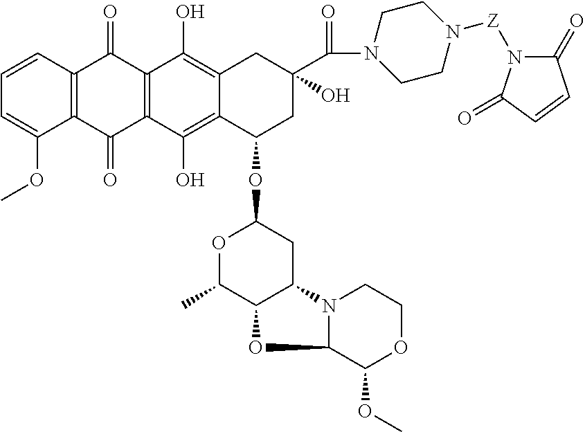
C1=CC2=C(C(OC)=C1)C(=O)C1=C(C2=O)C(O)=C2C(=C1O)C(OC1OC(C)C3C(C1)N1C(C(OC)OCC1)O3)CC(C(N1CCN([Z]N3C(=O)C=CC3=O)CC1)=O)(O)C2
